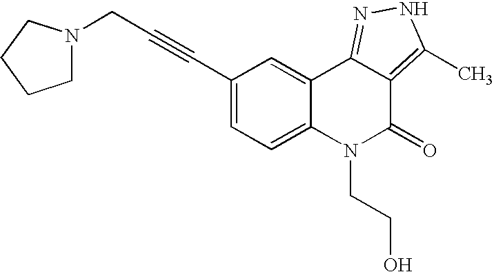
C1(C#CCN2CCCC2)=CC=C2C(=C1)C1=NNC(C)=C1C(=O)N2CCO
